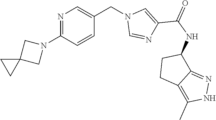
N1=C(N2CC3(C2)CC3)C=CC(CN2C=NC(C(NC3CCC4=C(C)NN=C34)=O)=C2)=C1
